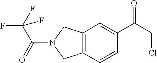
C12=C(C=CC(C(CCl)=O)=C1)CN(C(=O)C(F)(F)F)C2
